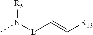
CN([L]C=C[R13])[R5]
